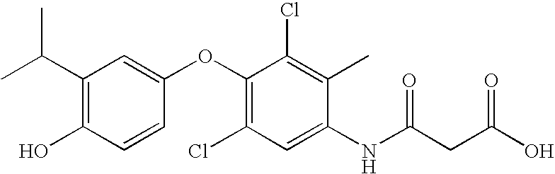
C1=CC(OC2=C(Cl)C=C(NC(CC(O)=O)=O)C(C)=C2Cl)=CC(C(C)C)=C1O
